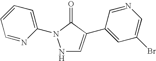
N1C=C(C2=CC(Br)=CN=C2)C(=O)N1C1=CC=CC=N1
